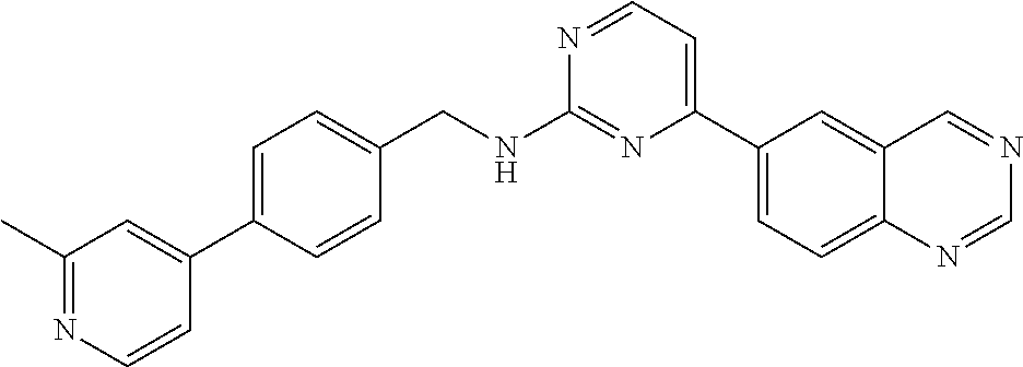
N1=CC=C(C2=CC=C3C(=C2)C=NC=N3)N=C1NCC1=CC=C(C2=CC(C)=NC=C2)C=C1
